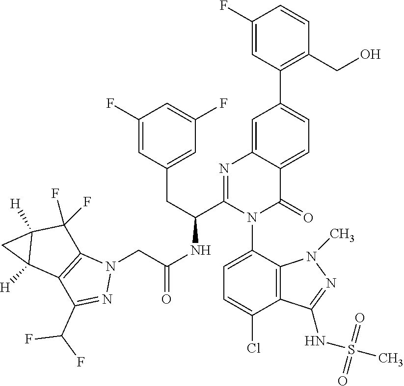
N1(CC(NC(C2=NC3=CC(C4=C(CO)C=CC(F)=C4)=CC=C3C(=O)N2C2=CC=C(Cl)C3=C2N(C)N=C3NS(C)(=O)=O)CC2=CC(F)=CC(F)=C2)=O)C2=C(C(C(F)F)=N1)C1([H])C([H])(C2(F)F)C1
